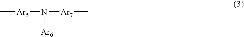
C[Ar5]N([Ar7]C)[Ar6]
